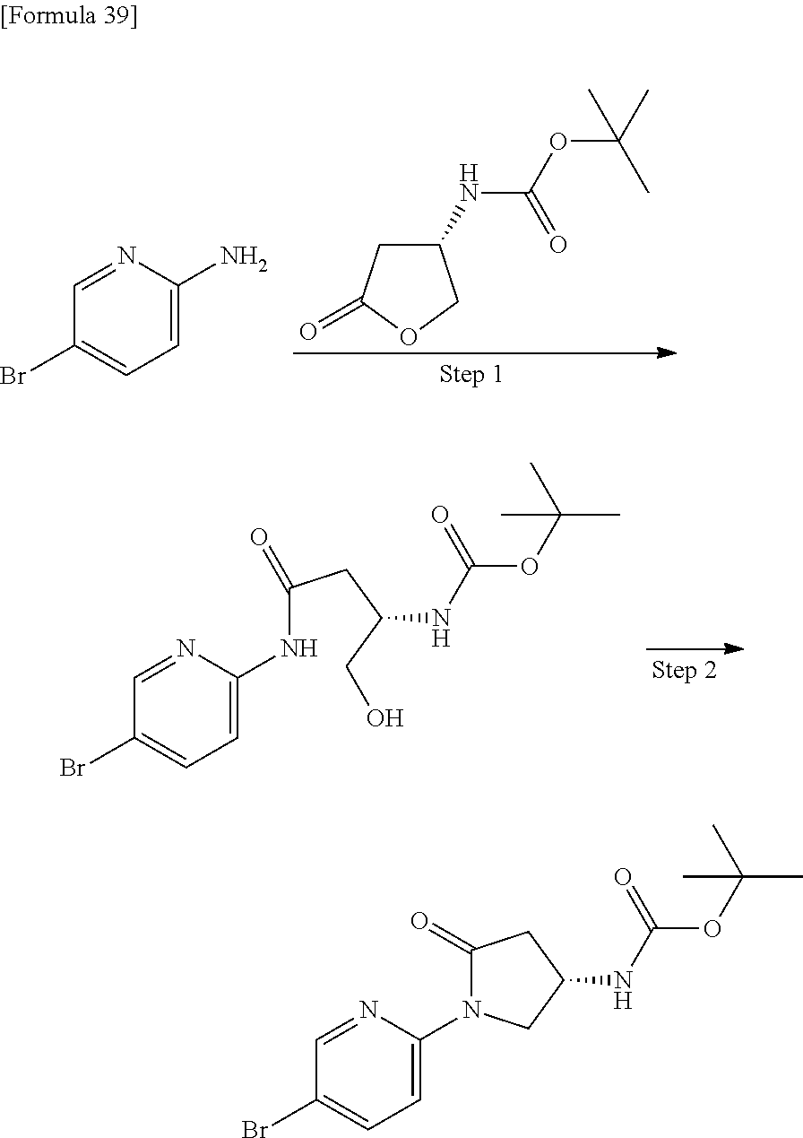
C1C(NC(OC(C)(C)C)=O)COC1=O.C1=NC(N)=CC=C1Br.C1=NC(NC(CC(CO)NC(OC(C)(C)C)=O)=O)=CC=C1Br.C1=NC(N2C(=O)CC(NC(OC(C)(C)C)=O)C2)=CC=C1Br
